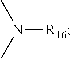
[R16]N(C)C
